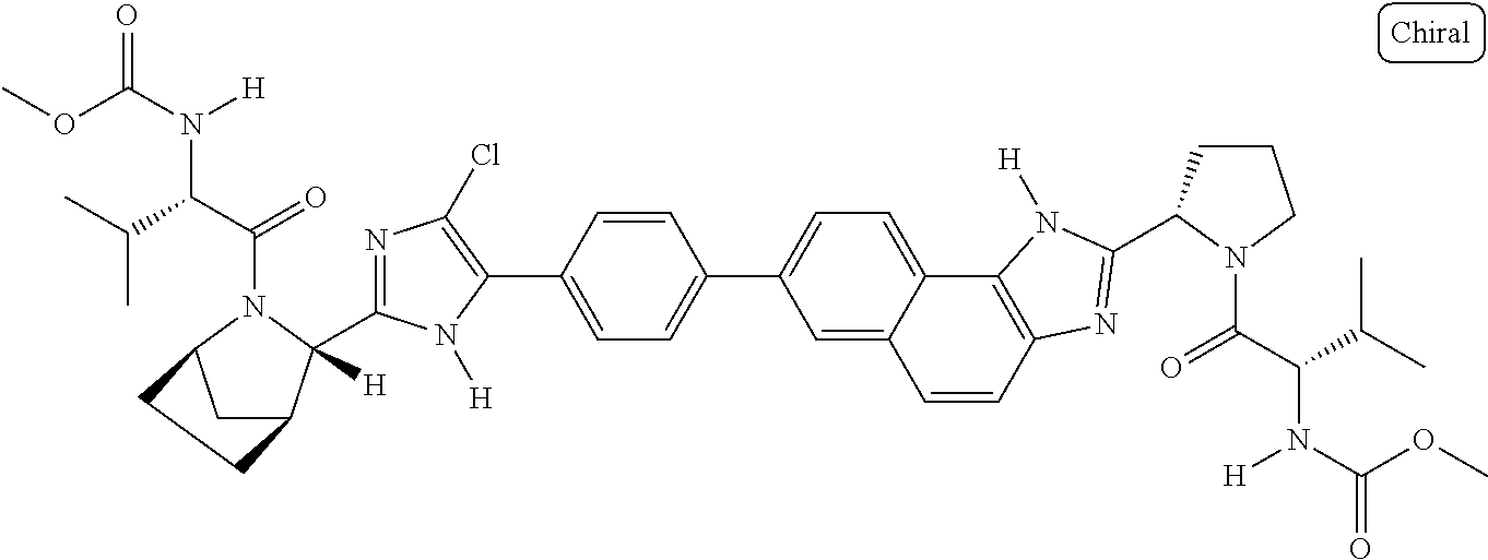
C1=CC2=C(C3=CC=C(C4=CC=C(C5=C(Cl)N=C(C6([H])C7CC(N6C(C(C(C)C)N(C(OC)=O)[H])=O)CC7)N5[H])C=C4)C=C13)N([H])C(C1CCCN1C(C(C(C)C)N(C(OC)=O)[H])=O)=N2
